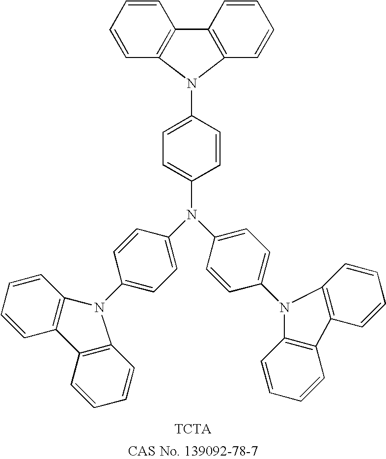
C1=CC=CC2=C1N(C1=CC=C(N(C3=CC=C(N4C5=C(C6=C4C=CC=C6)C=CC=C5)C=C3)C3=CC=C(N4C5=C(C=CC=C5)C5=C4C=CC=C5)C=C3)C=C1)C1=C2C=CC=C1
